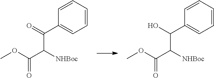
C1=CC=CC=C1C(=O)C(C(OC)=O)[NHBoc].C1=CC=CC=C1C(O)C(C(OC)=O)[NHBoc]
